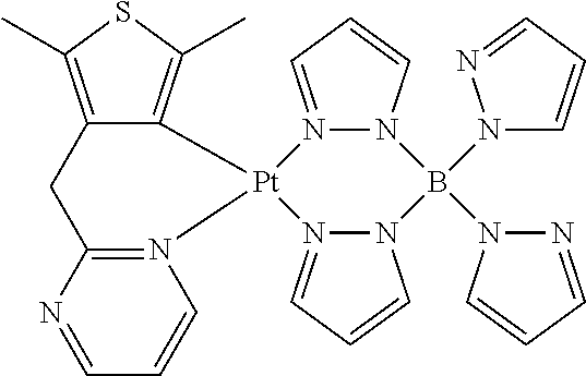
C1=NC2=N(C=C1)[Pt]1(C3=C(C)SC(C)=C3C2)N2=CC=CN2B(N2C=CC=N2)(N2N=CC=C2)N2N1=CC=C2
